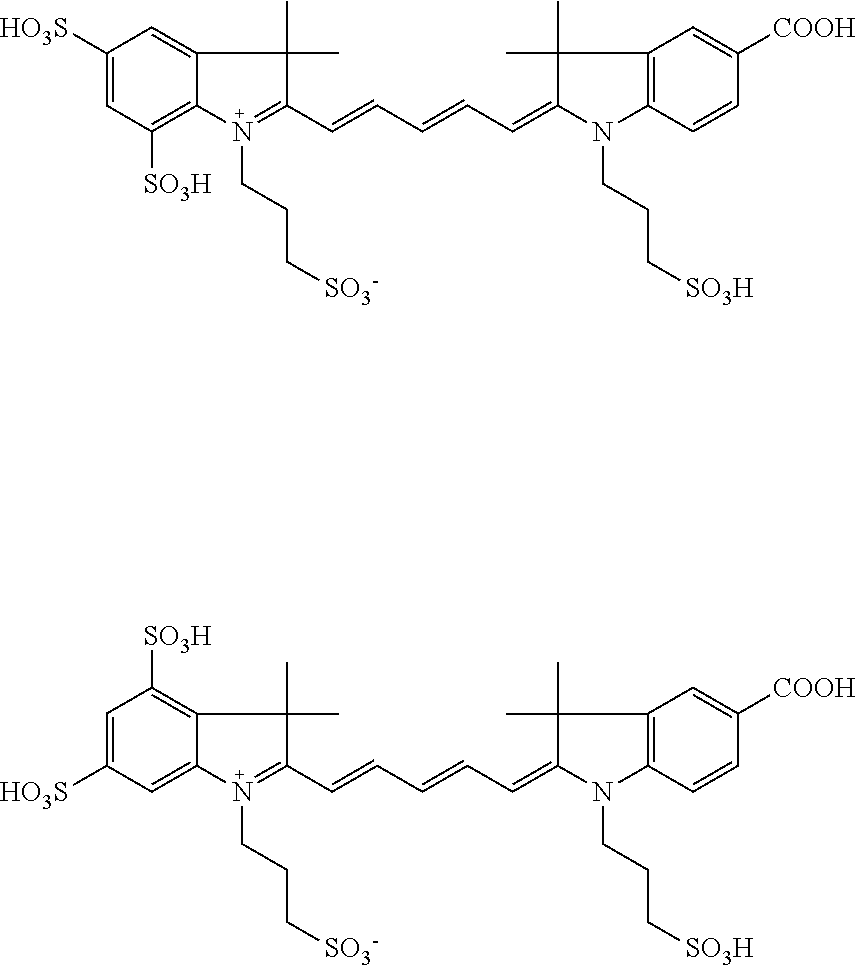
C1([HO3S])=CC([SO3H])=C2C(=C1)C(C)(C)C(C=CC=CC=C1N(CCC[SO3H])C3=C(C1(C)C)C=C([COOH])C=C3)=N2CCC[SO3-].C1=C([HO3S])C=C2C(=C1[SO3H])C(C)(C)C(C=CC=CC=C1N(CCC[SO3H])C3=C(C1(C)C)C=C([COOH])C=C3)=N2CCC[SO3-]
